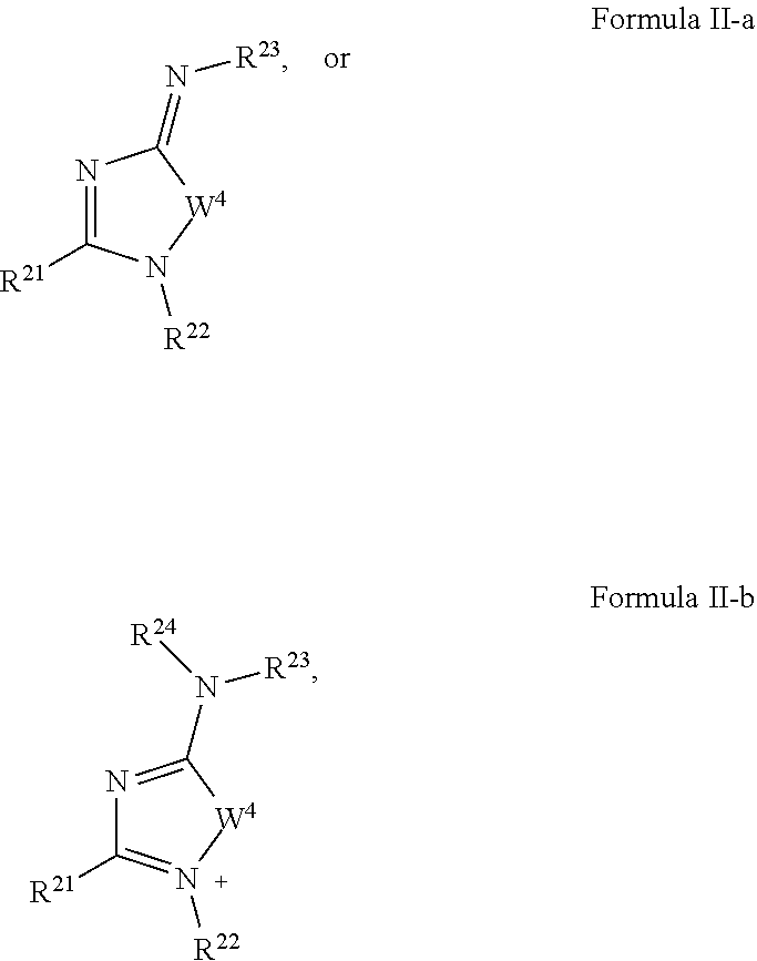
N1=C([R21])N([R22])[W4]C1=N[R23].N1=C(N([R23])[R24])[W4]N([R22])=C1[R21]
